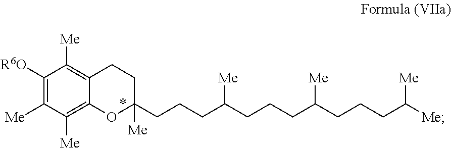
C1([R6O])=C([Me])C([Me])=C2C(=C1[Me])CCC(CCCC(CCCC(CCCC([Me])[Me])[Me])[Me])([Me])O2
